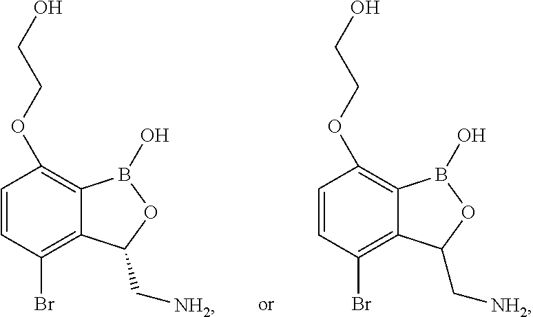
C1=CC(Br)=C2C(=C1OCCO)B(O)OC2C[NH2].C1=CC(Br)=C2C(=C1OCCO)B(O)OC2C[NH2]
